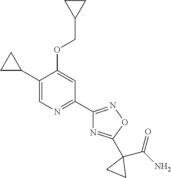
C1(C2CC2)=CN=C(C2=NOC(C3(C(N)=O)CC3)=N2)C=C1OCC1CC1
